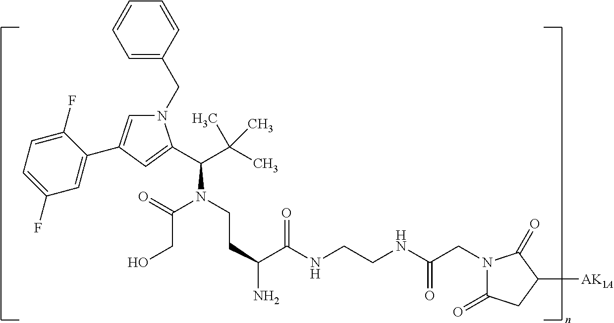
N1(CC2=CC=CC=C2)C=C(C2=CC(F)=CC=C2F)C=C1C(C(C)(C)C)N(C(CO)=O)CCC(C(=O)NCCNC(=O)CN1C(=O)CC([AK1A])C1=O)N
